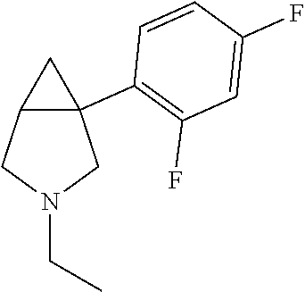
C12C(C3=C(F)C=C(F)C=C3)(CN(CC)C1)C2
